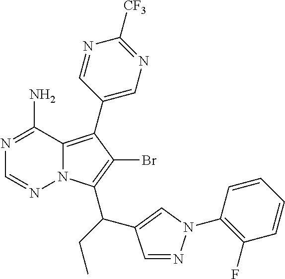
C1(C2=C3N(C(C(C4=CN(C5=C(F)C=CC=C5)N=C4)CC)=C2Br)N=CN=C3N)=CN=C([CF3])N=C1
